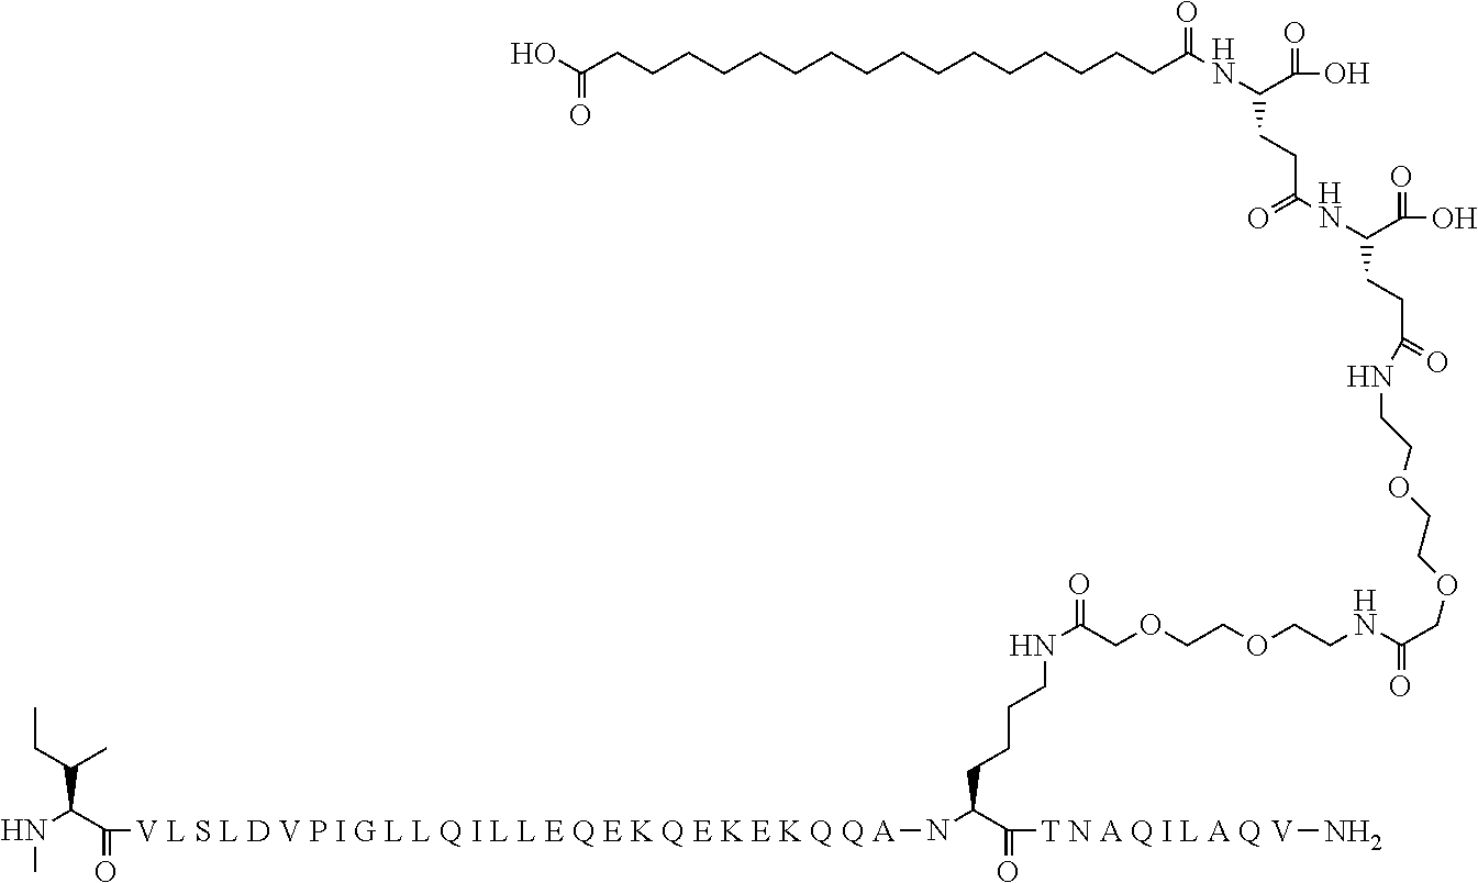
C(C(=O)[V L S L D V P I G L L Q I L L E Q E K Q E K E K Q Q A]NC(C(=O)[T N A Q I L A Q V]N)CCCCNC(=O)COCCOCCNC(COCCOCCNC(CCC(C(O)=O)NC(=O)CCC(C(O)=O)NC(CCCCCCCCCCCCCCCCC(O)=O)=O)=O)=O)(C(C)CC)NC
